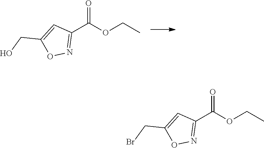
CCOC(C1=NOC(CO)=C1)=O.O(C(C1=NOC(CBr)=C1)=O)CC
